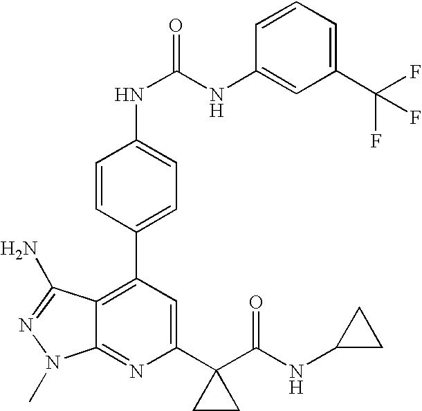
C1(C2(C(NC3CC3)=O)CC2)=CC(C2=CC=C(NC(=O)NC3=CC(C(F)(F)F)=CC=C3)C=C2)=C2C(=N1)N(C)N=C2N
